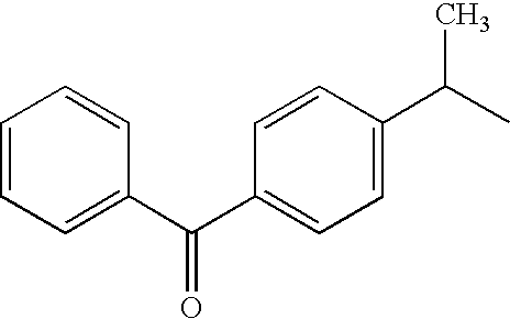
C1=CC=C(C(C2=CC=C(C(C)C)C=C2)=O)C=C1
